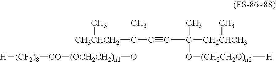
[CH3CHCH2](C(C#CC([CH2CHCH3]C)(C)O[(CH2CH2O)n2][H])(C)O[(OCH2CH2)n1][CO][(CF2)8][H])C
